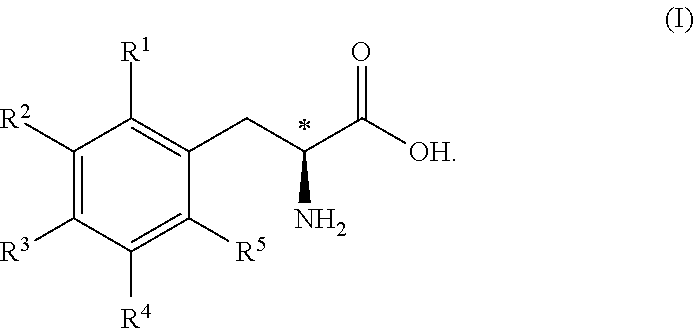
C1([R2])=C([R3])C([R4])=C([R5])C(CC(C([OH])=O)N)=C1[R1]
